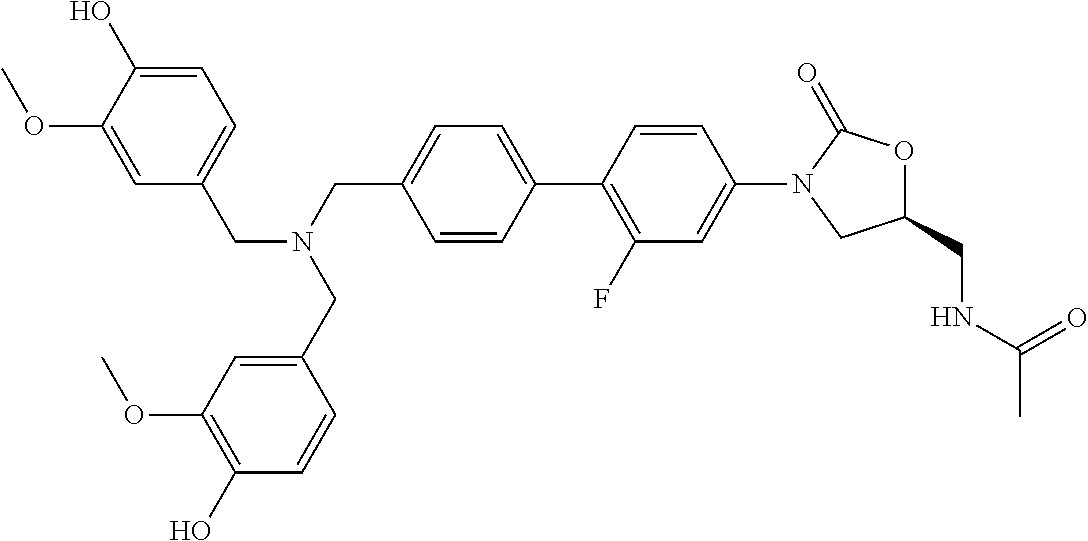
C(C1=CC=C(C2=C(F)C=C(N3CC(CNC(C)=O)OC3=O)C=C2)C=C1)N(CC1=CC(OC)=C(O)C=C1)CC1=CC=C(O)C(OC)=C1
